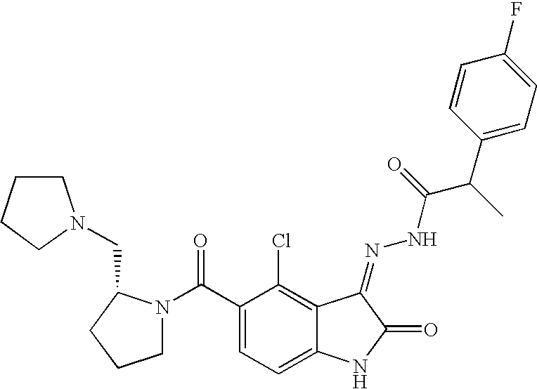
C1(C(=O)N2CCCC2CN2CCCC2)=CC=C2C(=C1Cl)C(=NNC(C(C1=CC=C(F)C=C1)C)=O)C(=O)N2
